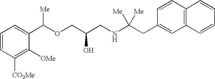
C1([OMe])=C([CO2Me])C=CC=C1C(OCC(CNC(CC1=CC2=C(C=C1)C=CC=C2)([Me])[Me])O)[Me]
